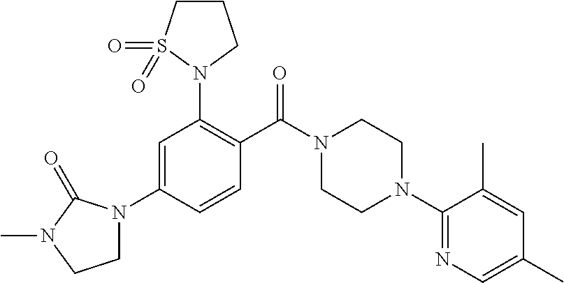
C1=C(N2CCN(C)C2=O)C=CC(C(N2CCN(C3=NC=C(C)C=C3C)CC2)=O)=C1N1S(=O)(=O)CCC1
